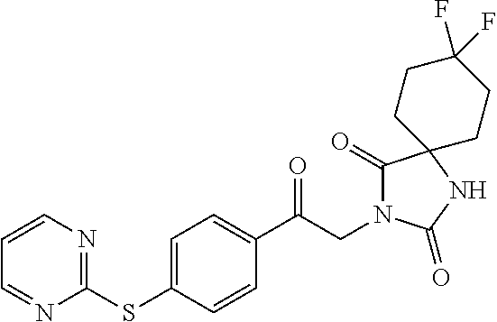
C1(C(CN2C(=O)C3(NC2=O)CCC(F)(F)CC3)=O)=CC=C(SC2=NC=CC=N2)C=C1
